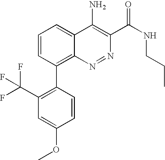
C1=C(OC)C=CC(C2=C3N=NC(C(NCCC)=O)=C(N)C3=CC=C2)=C1C(F)(F)F
